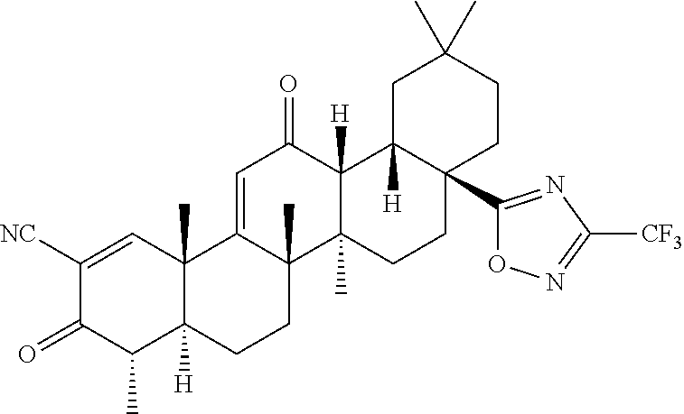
C12(C)C([H])(CCC3(C)C1=CC(=O)C1([H])C3(C)CCC3(C4=NC([CF3])=NO4)C1([H])CC(C)(C)CC3)C(C)C(=O)C([NC])=C2
